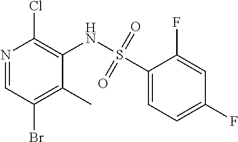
N1=CC(Br)=C(C)C(NS(C2=CC=C(F)C=C2F)(=O)=O)=C1Cl
